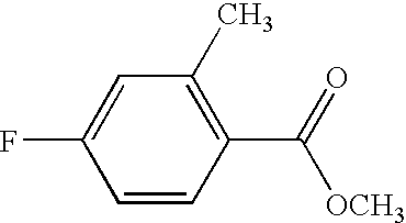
C1=C(F)C=CC(C(=O)[OCH3])=C1C
